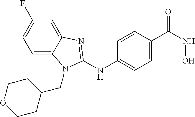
C1=C2C(=CC(F)=C1)N=C(NC1=CC=C(C(NO)=O)C=C1)N2CC1CCOCC1
